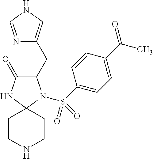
C1(CC2=CNC=N2)C(=O)NC2(N1S(C1=CC=C(C(C)=O)C=C1)(=O)=O)CCNCC2
